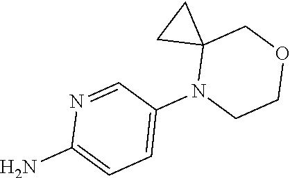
C12(N(C3=CC=C(N)N=C3)CCOC1)CC2
